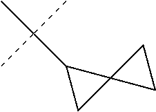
CC(C1CC12CC2)(C)C
